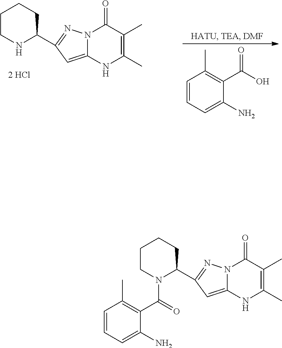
N12C(=CC(C3NCCCC3)=N1)NC(C)=C(C)C2=O.C1=CC=C(N)C(C(O)=O)=C1C.N12C(=CC(C3N(C(C4=C(C)C=CC=C4N)=O)CCCC3)=N1)NC(C)=C(C)C2=O
